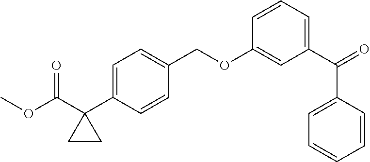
COC(C1(C2=CC=C(COC3=CC(C(=O)C4=CC=CC=C4)=CC=C3)C=C2)CC1)=O
